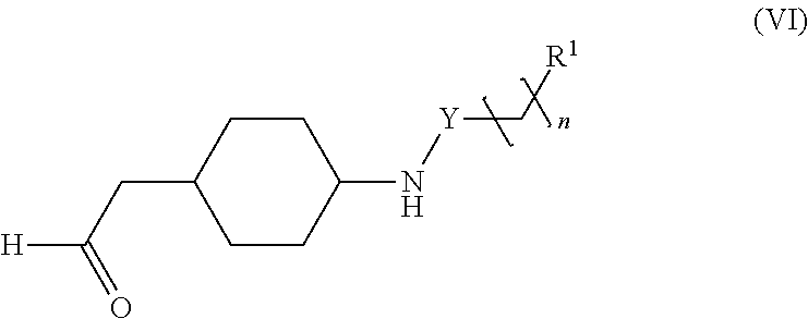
[H]C(CC1CCC(N[Y]C[R1])CC1)=O
